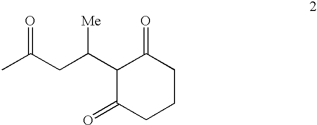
C1(C(CC(C)=O)[Me])C(=O)CCCC1=O
